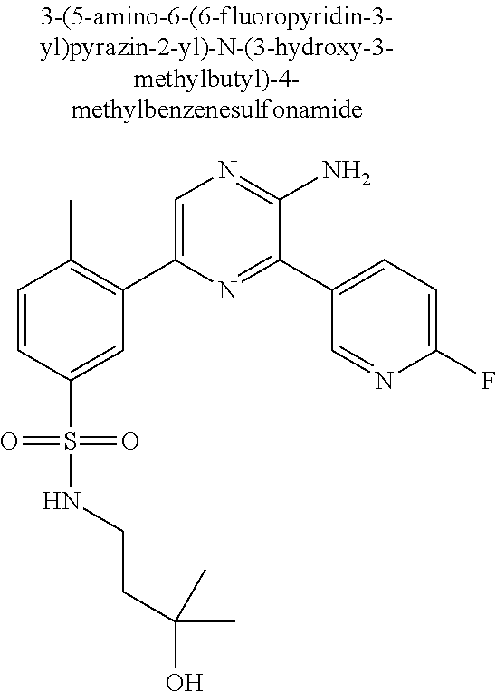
C1=CC(S(=O)(=O)NCCC(O)(C)C)=CC(C2=CN=C(N)C(C3=CC=C(F)N=C3)=N2)=C1C
